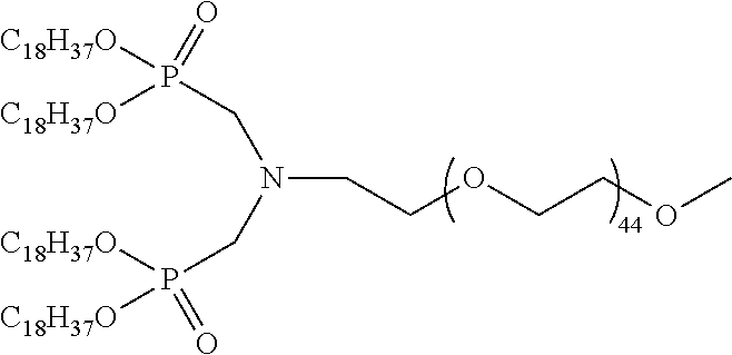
C(N(CP([C18H37O])(=O)[C18H37O])CP([C18H37O])(=O)[C18H37O])COCCOC
